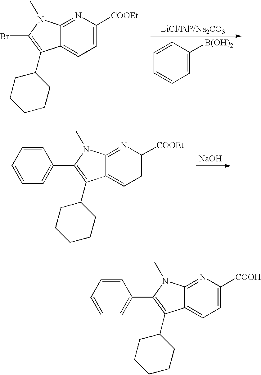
C12=CC=C([COOEt])N=C1N(C)C(Br)=C2C1CCCCC1.C1=CC=C([B(OH)2])C=C1.[LiCl/Pd/Na2CO3].C12=CC=C([COOEt])N=C1N(C)C(C1=CC=CC=C1)=C2C1CCCCC1.[NaOH].C12=CC=C([COOH])N=C1N(C)C(C1=CC=CC=C1)=C2C1CCCCC1
